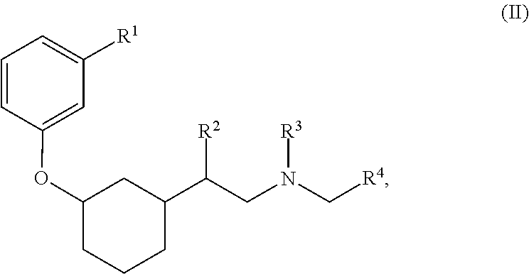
[R3]N(CC(C1CC(OC2=CC([R1])=CC=C2)CCC1)[R2])C[R4]
